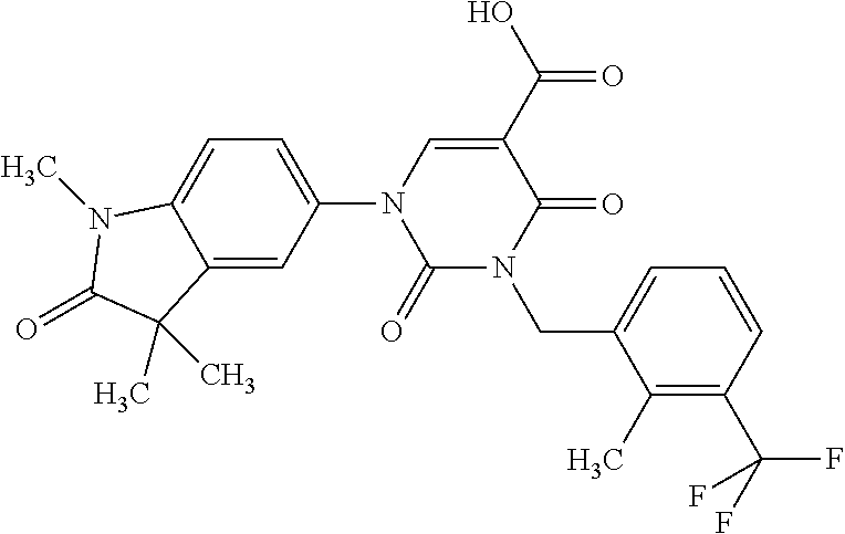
C1(=O)N(CC2=CC=CC(C(F)(F)F)=C2C)C(=O)C(C(O)=O)=CN1C1=CC=C2C(=C1)C(C)(C)C(=O)N2C
